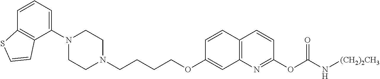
C1(N2CCN(CCCCOC3=CC4=C(C=C3)C=CC(OC(=O)N[(CH2)2CH3])=N4)CC2)=CC=CC2=C1C=CS2
